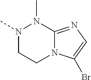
N1(C)CCN2C(=NC=C2Br)N1C
